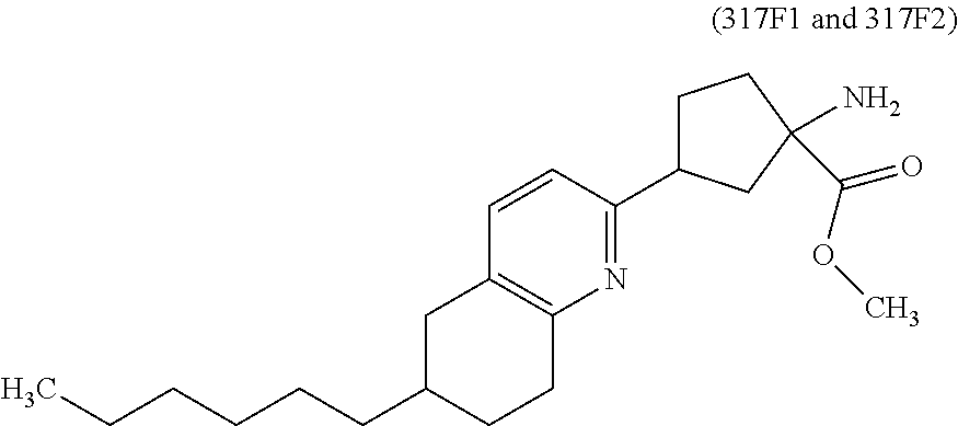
C1C2=C(CC(CCCCCC)C1)C=CC(C1CCC(N)(C(OC)=O)C1)=N2
